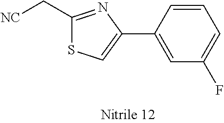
C1=CC(C2=CSC(C[NC])=N2)=CC(F)=C1
